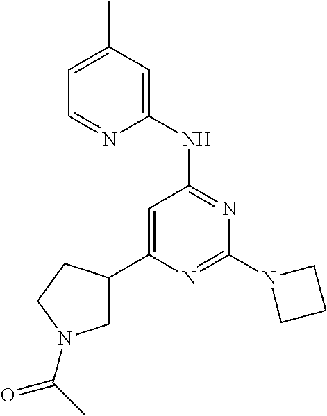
N1=C(N2CCC2)N=C(NC2=CC(C)=CC=N2)C=C1C1CN(C(=O)C)CC1
